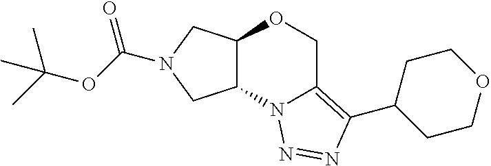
C12C(CN(C(OC(C)(C)C)=O)C1)OCC1=C(C3CCOCC3)N=NN21
